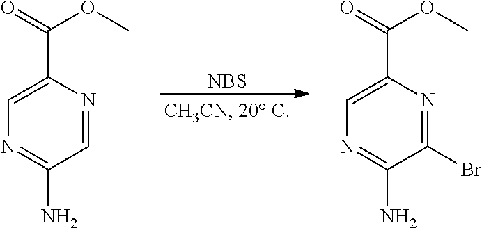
[NBS].C1=NC(C(=O)OC)=CN=C1N.C1(Br)=NC(C(=O)OC)=CN=C1N
